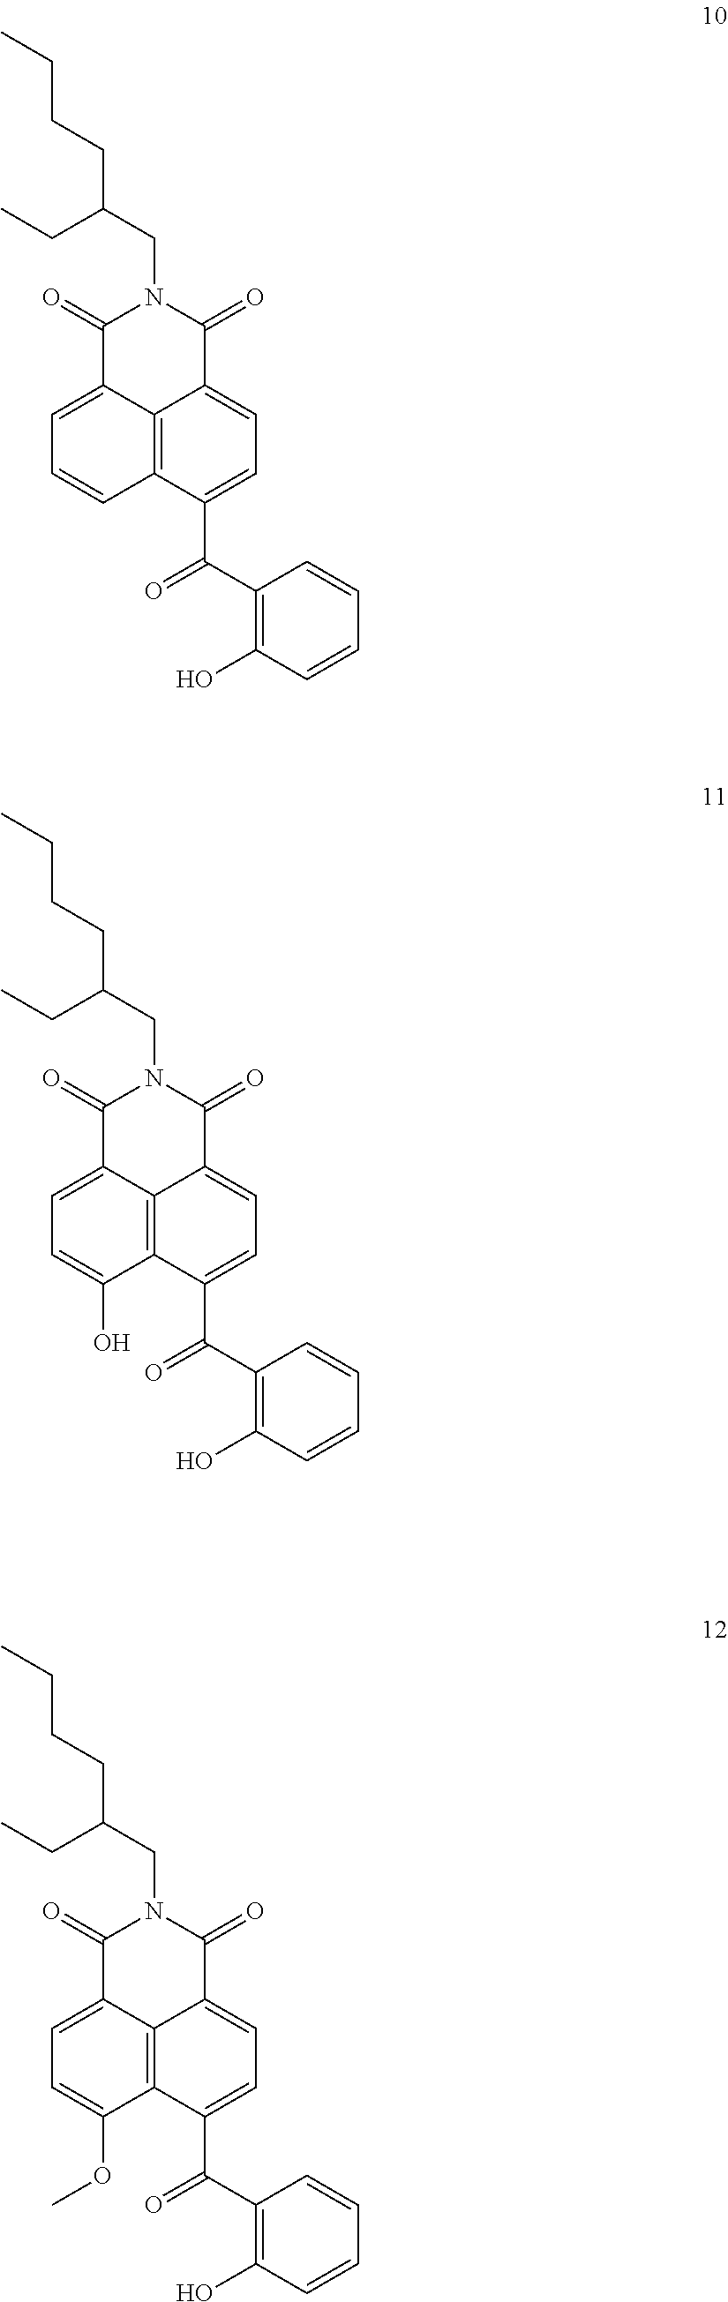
C12=CC=CC3=C1C(=CC=C3C(=O)C1=C(O)C=CC=C1)C(=O)N(CC(CC)CCCC)C2=O.C12=CC=C(O)C3=C1C(=CC=C3C(=O)C1=C(O)C=CC=C1)C(=O)N(CC(CC)CCCC)C2=O.C12=CC=C(OC)C3=C1C(=CC=C3C(=O)C1=C(O)C=CC=C1)C(=O)N(CC(CC)CCCC)C2=O
